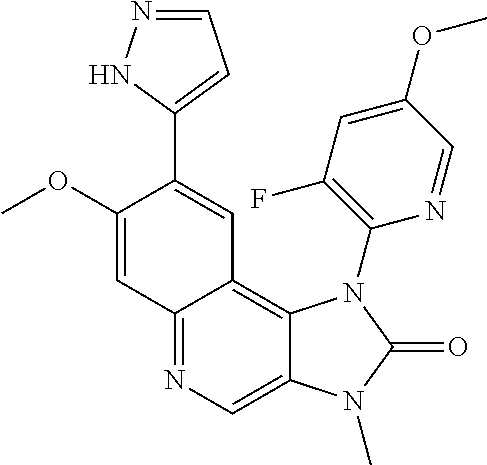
C12=NC=C3C(=C1C=C(C1=CC=NN1)C(OC)=C2)N(C1=C(F)C=C(OC)C=N1)C(=O)N3C
